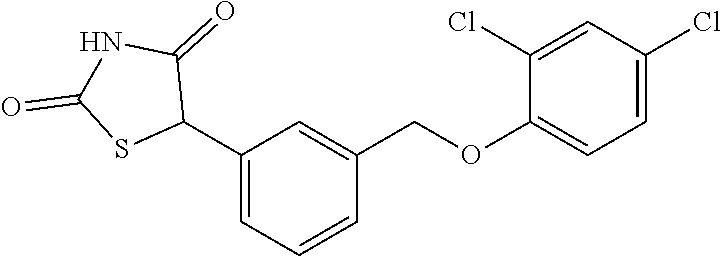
C1(C2C(=O)NC(=O)S2)=CC=CC(COC2=CC=C(Cl)C=C2Cl)=C1
